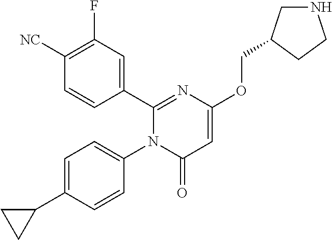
C1(C2=CC(F)=C([CN])C=C2)=NC(OCC2CNCC2)=CC(=O)N1C1=CC=C(C2CC2)C=C1
